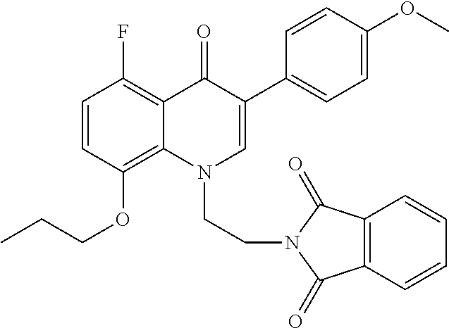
C1=CC(OCCC)=C2C(=C1F)C(=O)C(C1=CC=C(OC)C=C1)=CN2CCN1C(=O)C2=C(C=CC=C2)C1=O
